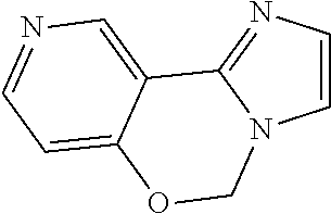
C1=CN=C2N1COC1=CC=NC=C21
